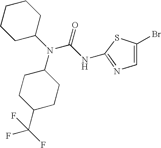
N(C1CCC(C(F)(F)F)CC1)(C(=O)NC1=NC=C(Br)S1)C1CCCCC1
